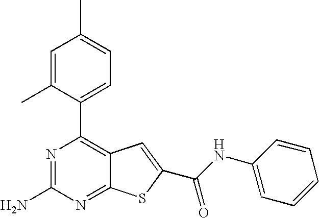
N1=C(N)N=C2C(=C1C1=CC=C(C)C=C1C)C=C(C(NC1=CC=CC=C1)=O)S2
